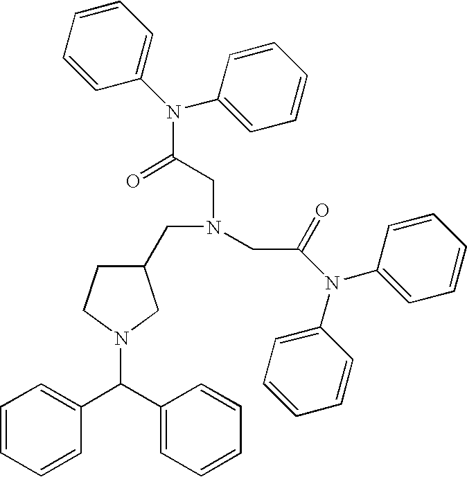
C1=CC=CC(C(C2=CC=CC=C2)N2CC(CN(CC(=O)N(C3=CC=CC=C3)C3=CC=CC=C3)CC(N(C3=CC=CC=C3)C3=CC=CC=C3)=O)CC2)=C1
